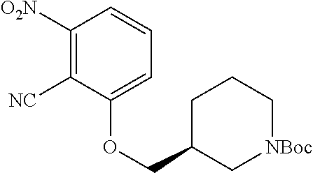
C1([O2N])=C([NC])C(OCC2C[NBoc]CCC2)=CC=C1
